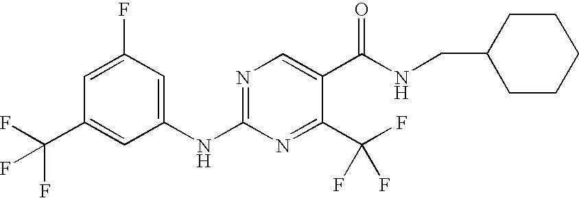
C1(NC2=NC=C(C(NCC3CCCCC3)=O)C(C(F)(F)F)=N2)=CC(F)=CC(C(F)(F)F)=C1
